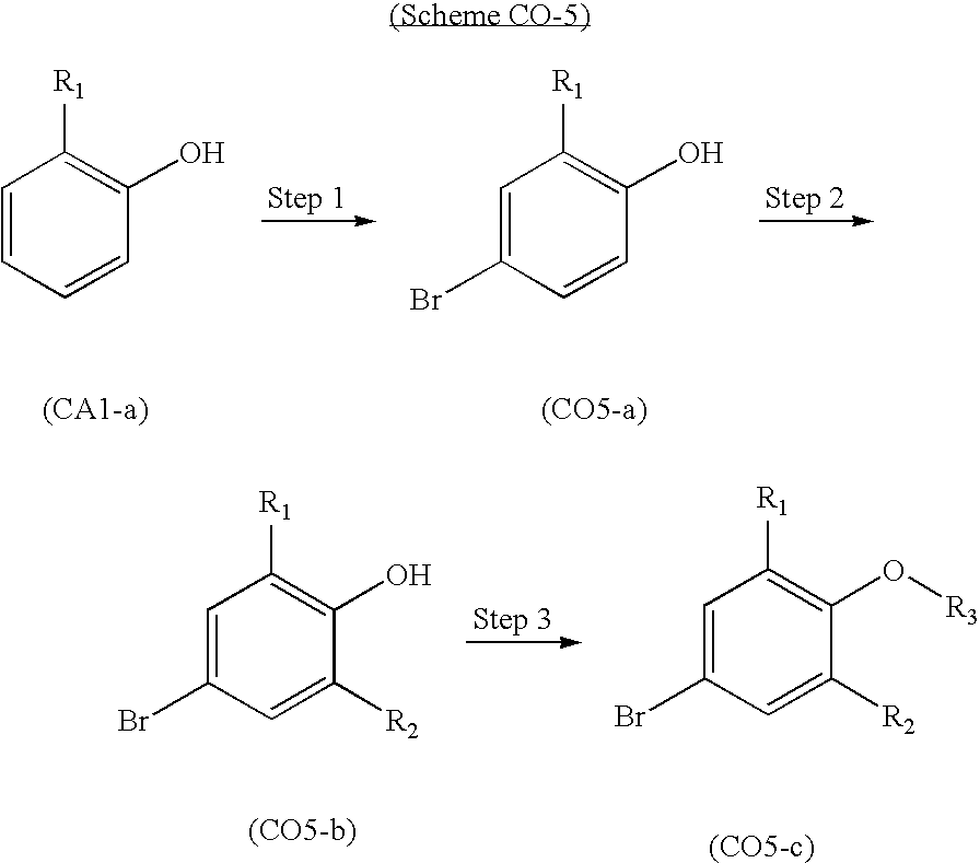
C1=CC=CC(O)=C1[R1].C1=C(Br)C=CC(O)=C1[R1].C1=C(Br)C=C([R2])C(O[R3])=C1[R1].C1=C(Br)C=C([R2])C(O)=C1[R1]
